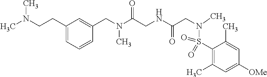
C1=C(CCN(C)C)C=C(CN(C(CNC(CN(C)S(=O)(=O)C2=C(C)C=C([OMe])C=C2C)=O)=O)C)C=C1
